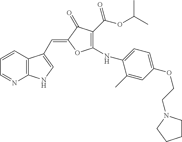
C1=CC2=C(N=C1)NC=C2C=C1C(=O)C(C(OC(C)C)=O)=C(NC2=CC=C(OCCN3CCCC3)C=C2C)O1
